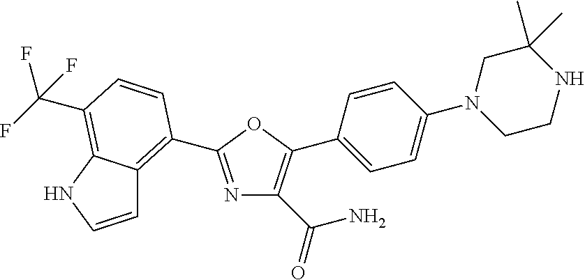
NC(C1=C(C2=CC=C(N3CCNC(C)(C)C3)C=C2)OC(C2=C3C=CNC3=C(C(F)(F)F)C=C2)=N1)=O
